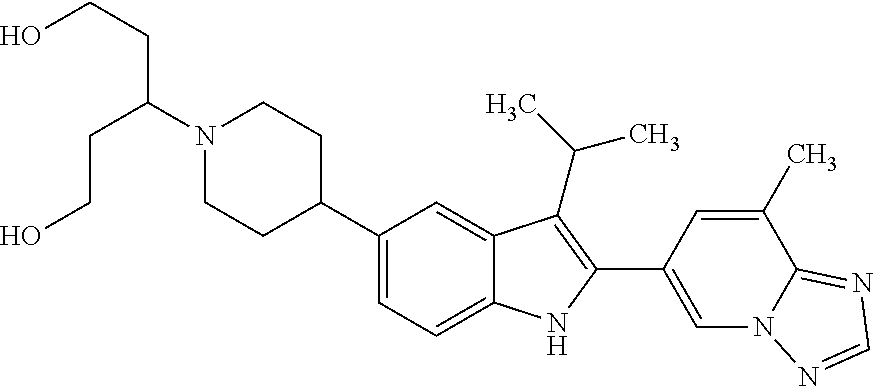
C1(C2CCN(C(CCO)CCO)CC2)=CC=C2C(=C1)C(C(C)C)=C(C1=CN3C(=NC=N3)C(C)=C1)N2
